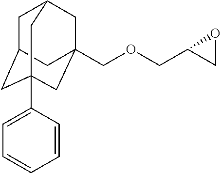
C1C2CC3(C4=CC=CC=C4)CC(COCC4CO4)(CC1C3)C2
